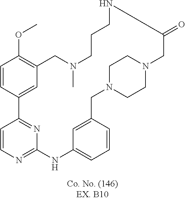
C1=CC2=NC(=N1)NC1=CC=CC(=C1)CN1CCN(CC1)CC(=O)NCCCN(C)CC1=C(OC)C=CC2=C1
